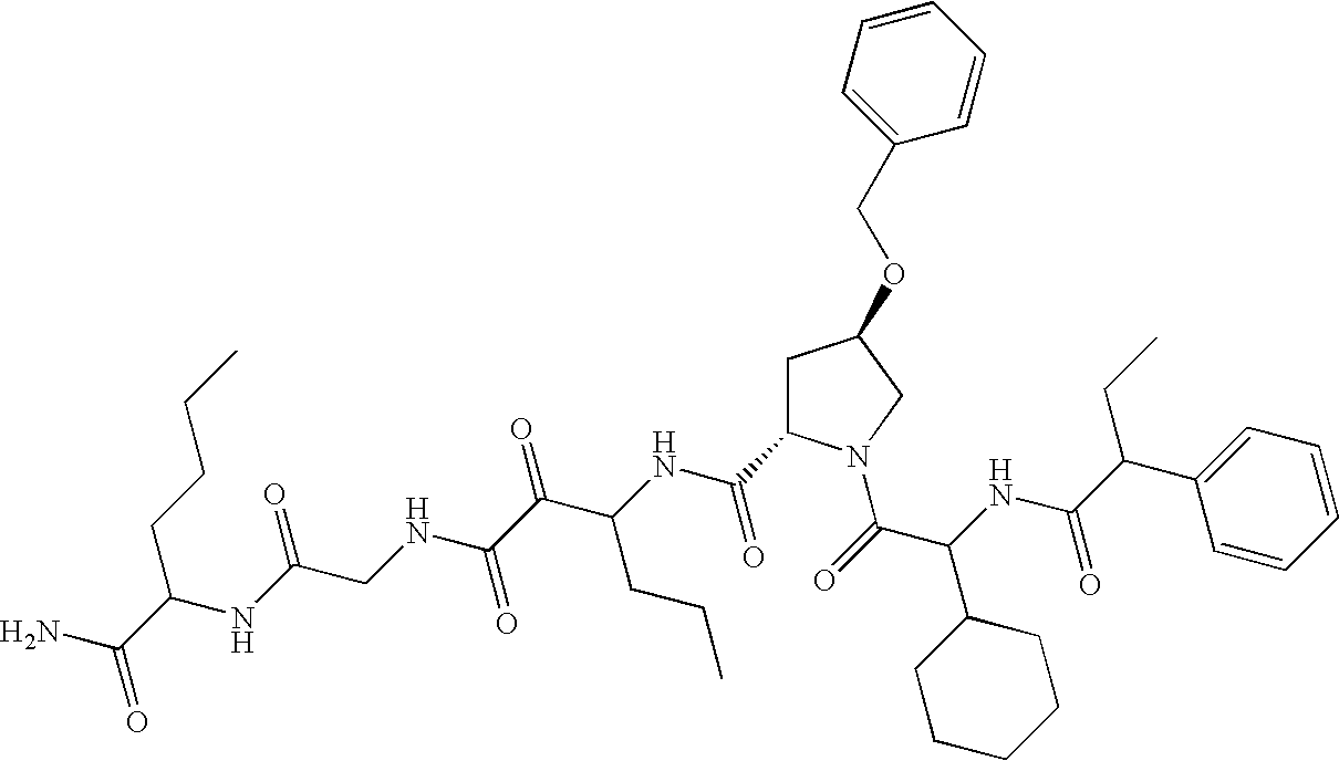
C1(C(C(NC(C(=O)N2CC(OCC3=CC=CC=C3)CC2C(NC(C(C(NCC(NC(CCCC)C(N)=O)=O)=O)=O)CCC)=O)C2CCCCC2)=O)CC)=CC=CC=C1
